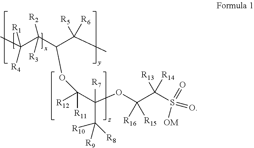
CC(C(C(C(C)([R5])[R6])OC([R12])(C(OC(C(S(=O)(=O)[OM])([R13])[R14])([R16])[R15])([R7])C([R8])([R10])[R9])[R11])([R2])[R3])([R1])[R4]
